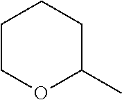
C1COC(C)CC1
